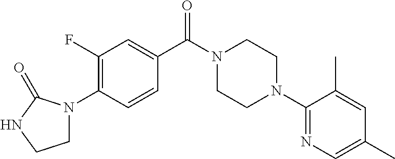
C1(F)=C(N2CCNC2=O)C=CC(C(N2CCN(C3=NC=C(C)C=C3C)CC2)=O)=C1
